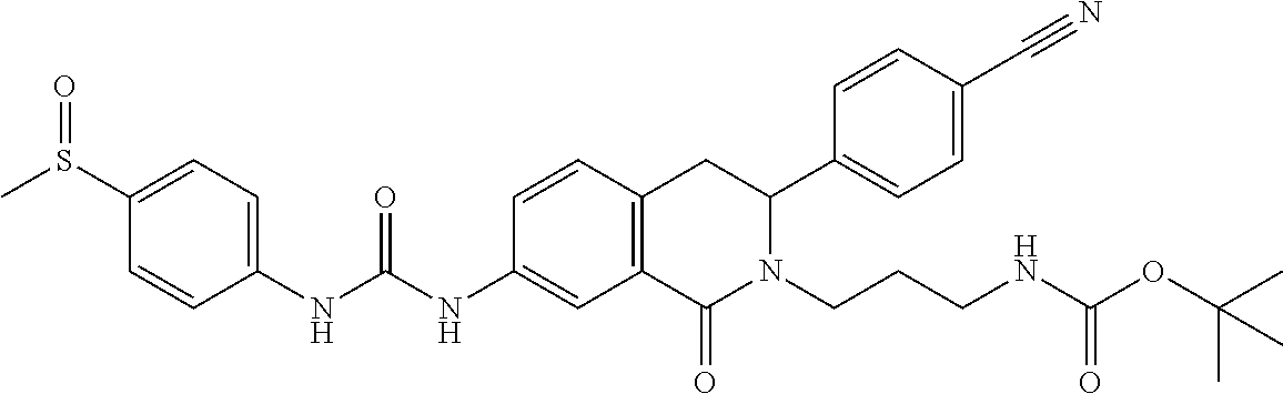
C1(S(C)=O)=CC=C(NC(NC2=CC3=C(C=C2)CC(C2=CC=C(C#N)C=C2)N(CCCNC(OC(C)(C)C)=O)C3=O)=O)C=C1
